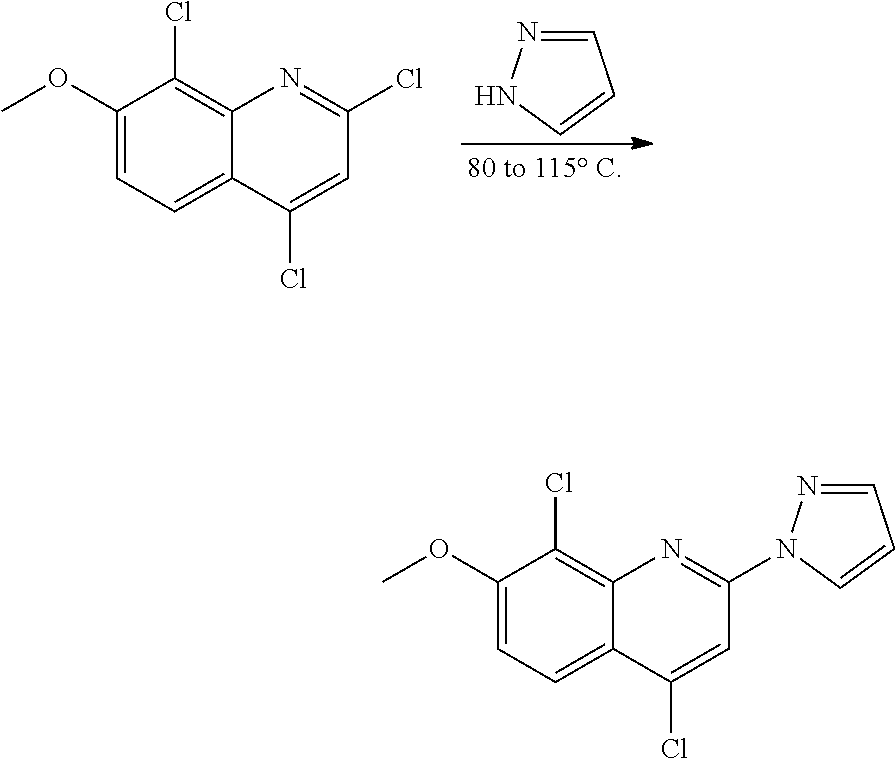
C1(OC)=CC=C2C(=C1Cl)N=C(N1N=CC=C1)C=C2Cl.C1=NNC=C1.C1(OC)=CC=C2C(=C1Cl)N=C(Cl)C=C2Cl
